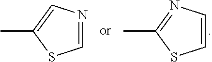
C1=CN=C(C)S1.C1=NC=C(C)S1
